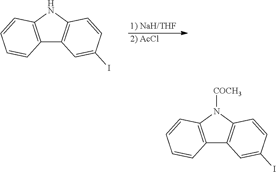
C12=C(NC3=C1C=C(I)C=C3)C=CC=C2.[1) NaH/THF].[2) AcCl].C12=C(N([COCH3])C3=C1C=C(I)C=C3)C=CC=C2
